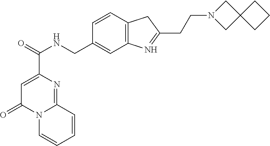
C1=CC2=C(C=C1CNC(C1=CC(=O)N3C(=N1)C=CC=C3)=O)N=C(CCN1CC3(C1)CCC3)C2
